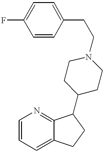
C1=CC=C2C(=N1)C(C1CCN(CCC3=CC=C(F)C=C3)CC1)CC2
